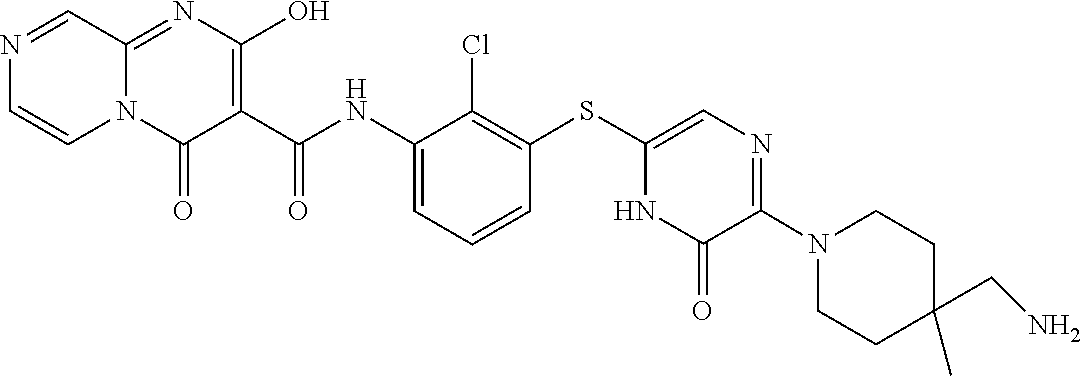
C1C(C)(CN)CCN(C2=NC=C(SC3=C(Cl)C(NC(=O)C4=C(O)N=C5N(C4=O)C=CN=C5)=CC=C3)NC2=O)C1
